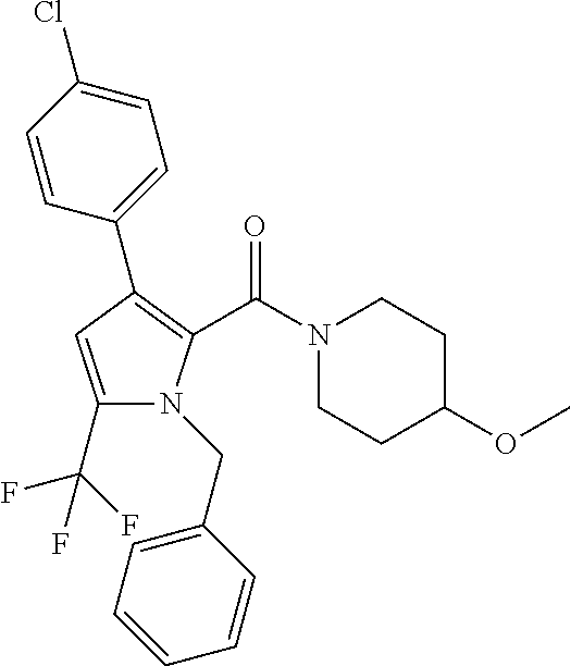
C1(C2=C(C(N3CCC(OC)CC3)=O)N(CC3=CC=CC=C3)C(C(F)(F)F)=C2)=CC=C(Cl)C=C1
